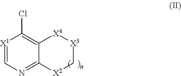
C1(Cl)=C2C(=NC=[X1]1)[X2]C[X3][X4]2
